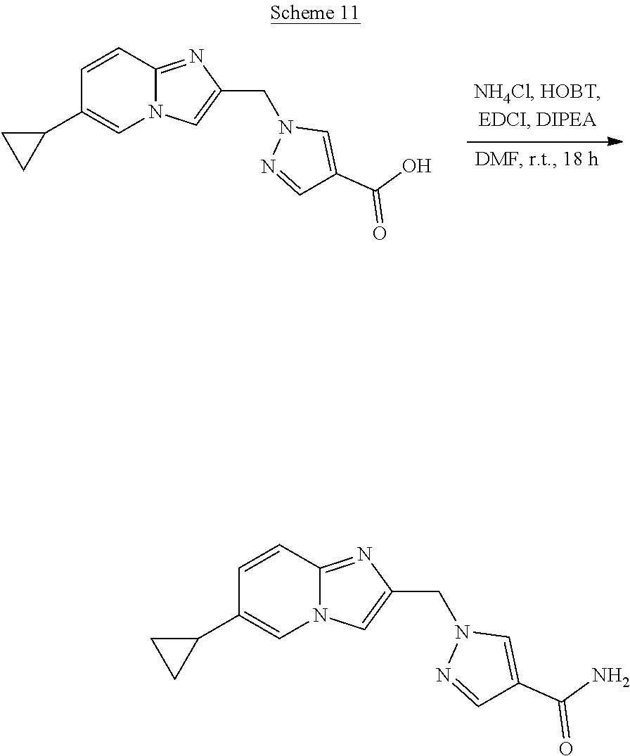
C1=CC2=NC(CN3N=CC(C(O)=O)=C3)=CN2C=C1C1CC1.C1=CC2=NC(CN3N=CC(C(N)=O)=C3)=CN2C=C1C1CC1
